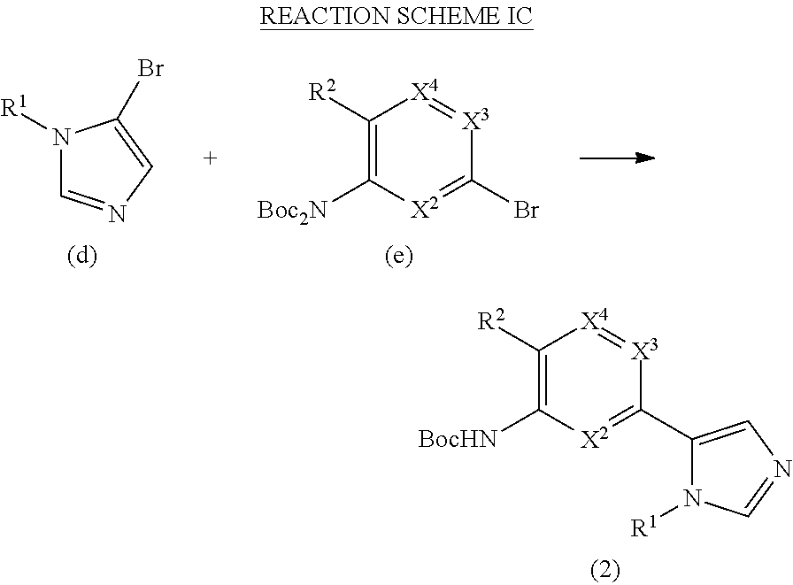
C1([R2])=C([BocHN])[X2]=C(C2=CN=CN2[R1])[X3]=[X4]1.N1([R1])C=NC=C1Br.C1([R2])=C([Boc2N])[X2]=C(Br)[X3]=[X4]1
